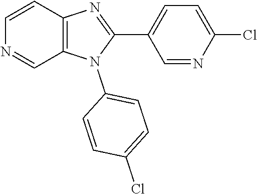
C12=C(C=CN=C1)N=C(C1=CC=C(Cl)N=C1)N2C1=CC=C(Cl)C=C1
